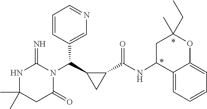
CC1(C)NC(=N)N(C(C2CC2C(NC2C3=CC=CC=C3OC(CC)(C)C2)=O)C2=CN=CC=C2)C(=O)C1
